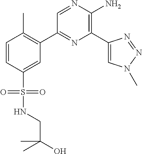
C1(C2=C(C)C=CC(S(=O)(=O)NCC(O)(C)C)=C2)=NC(C2=CN(C)N=N2)=C(N)N=C1
